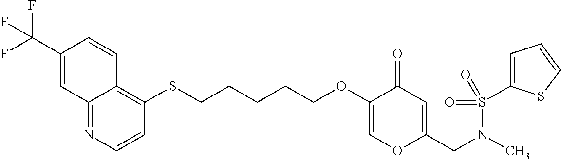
C12=NC=CC(SCCCCCOC3=COC(CN(C)S(=O)(C4=CC=CS4)=O)=CC3=O)=C1C=CC(C(F)(F)F)=C2
